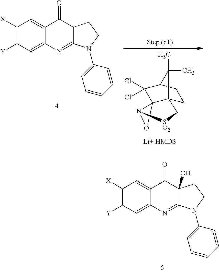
C1([X])C([Y])C=C2C(=C1)C(=O)C1C(=N2)N(C2=CC=CC=C2)CC1.C1C23C4(C(Cl)(Cl)C(C1)C2(C)C)N([SO2]C3)O4.C1([X])C([Y])C=C2C(=C1)C(=O)C1(O)C(=N2)N(C2=CC=CC=C2)CC1
